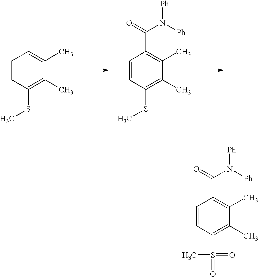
C1=CC(S(C)(=O)=O)=C(C)C(C)=C1C(N([Ph])[Ph])=O.C1=CC(SC)=C(C)C(C)=C1.C1=CC(SC)=C(C)C(C)=C1C(N([Ph])[Ph])=O
